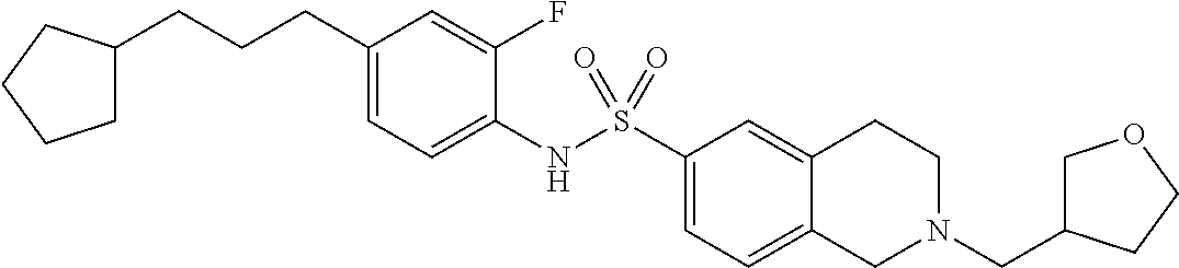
C1(CCCC2CCCC2)=CC=C(NS(C2=CC=C3C(=C2)CCN(CC2COCC2)C3)(=O)=O)C(F)=C1
